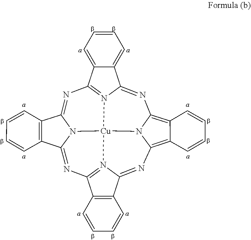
C1=C2C(=CC=C1)C1=NC3=C4C(=C5N3[Cu]36N1=C2N=C1C2=C(C=CC=C2)C(=NC2=N3C(=N5)C3=C2C=CC=C3)N61)C=CC=C4
